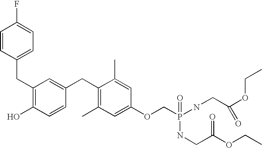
FC1=CC=C(CC2=C(O)C=CC(CC3=C(C)C=C(OCP(=O)(NCC(OCC)=O)NCC(=O)OCC)C=C3C)=C2)C=C1
